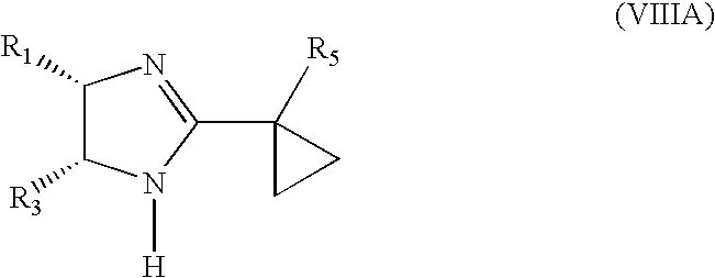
C1([R1])C([R3])N([H])C(C2([R5])CC2)=N1
